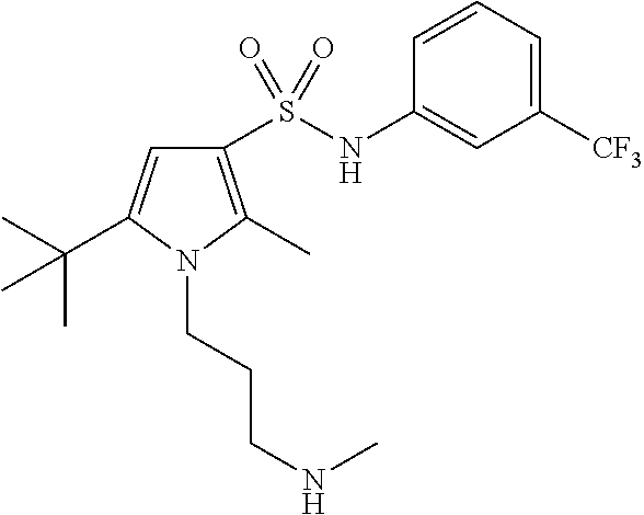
C1(NS(C2=C(C)N(CCCNC)C(C(C)(C)C)=C2)(=O)=O)=CC([CF3])=CC=C1
